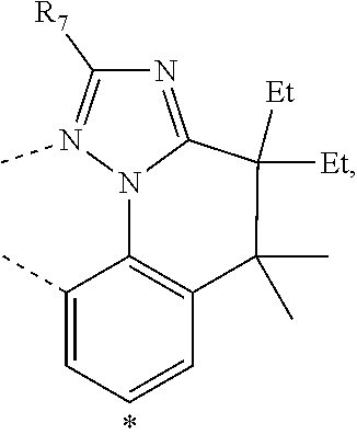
C1(C)=CC=CC2=C1N1C(=NC([R7])=N1C)C([Et])([Et])C2(C)C
